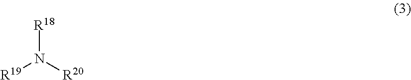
[R19]N([R20])[R18]
